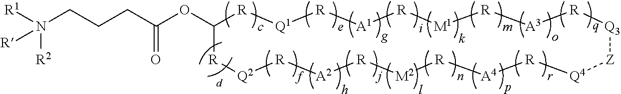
[Q1]1[R][A1][R][M1][R][A3][R][Q3][Z][Q4][R][A4][R][M2][R][A2][R][Q2][R]C(OC(=O)CCCN([R1])([R2])[R])[R]1
